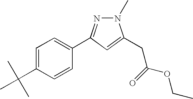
C1=C(C(C)(C)C)C=CC(C2=NN(C)C(CC(OCC)=O)=C2)=C1
